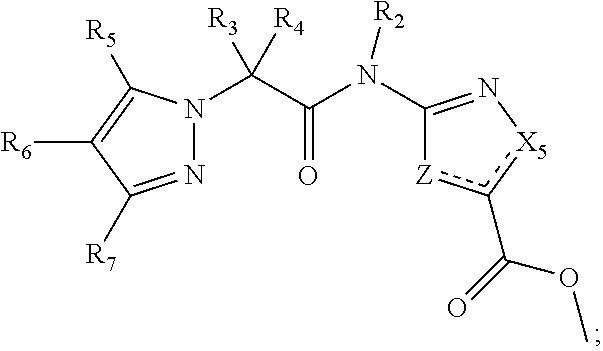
N1=C([R7])C([R6])=C([R5])N1C(C(N([R2])C1=N[X5]c(C(OC)=O)[Z]1)=O)([R3])[R4]
